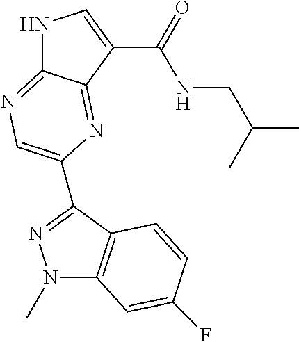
N1C2=NC=C(C3=NN(C)C4=C3C=CC(F)=C4)N=C2C(C(=O)NCC(C)C)=C1
